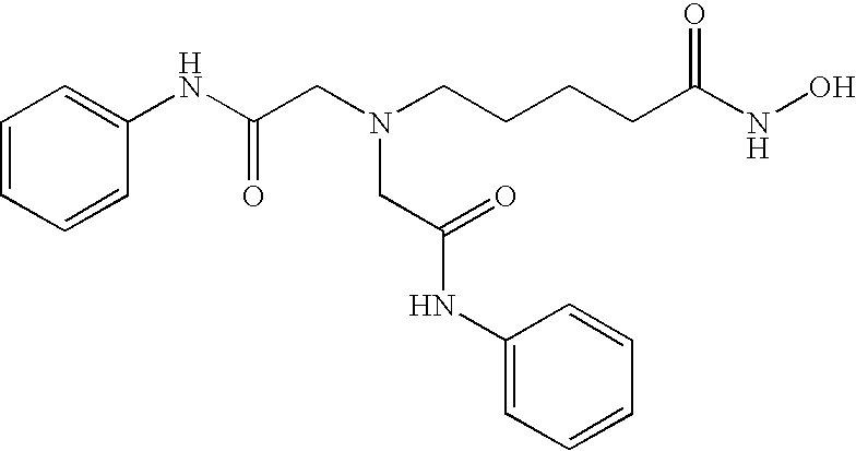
C1=CC=CC(NC(CN(CCCCC(NO)=O)CC(NC2=CC=CC=C2)=O)=O)=C1
